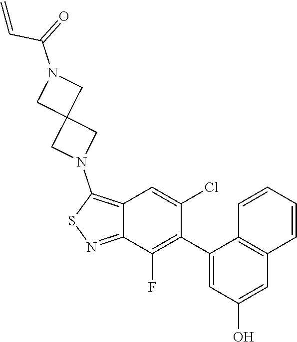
C12=C(N3CC4(C3)CN(C(=O)C=C)C4)SN=C1C(F)=C(C1=CC(O)=CC3=C1C=CC=C3)C(Cl)=C2
